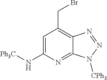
C1=C(N[Ph3C])N=C2C(=C1CBr)N=NN2[CPh3]
